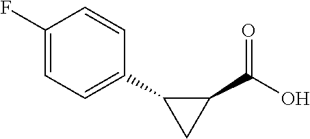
C1(F)=CC=C(C2CC2C(O)=O)C=C1
